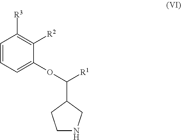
C1=CC=C(OC([R1])C2CCNC2)C([R2])=C1[R3]
